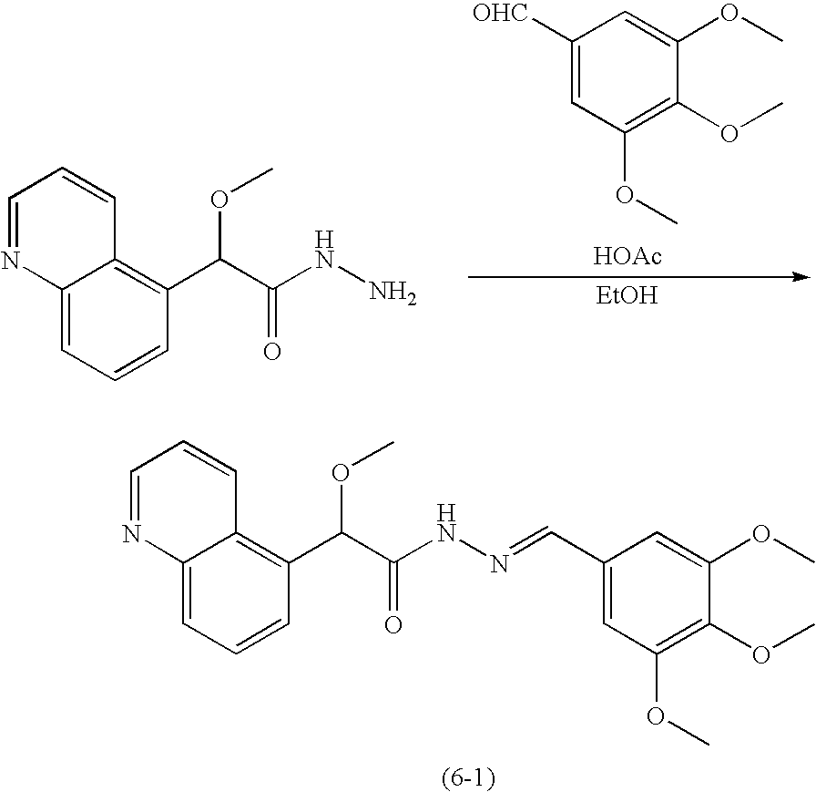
C1([OHC])=CC(OC)=C(OC)C(OC)=C1.[EtOH].[HOAc].C12=CC=CC(C(C(NN)=O)OC)=C1C=CC=N2.C12=CC=CC(C(C(NN=CC3=CC(OC)=C(OC)C(OC)=C3)=O)OC)=C1C=CC=N2
